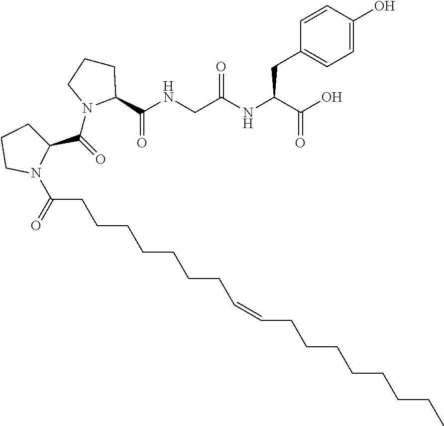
O=C(C1CCCN1C(CCCCCCCC=CCCCCCCCC)=O)N1C(C(NCC(NC(C(O)=O)CC2=CC=C(O)C=C2)=O)=O)CCC1
